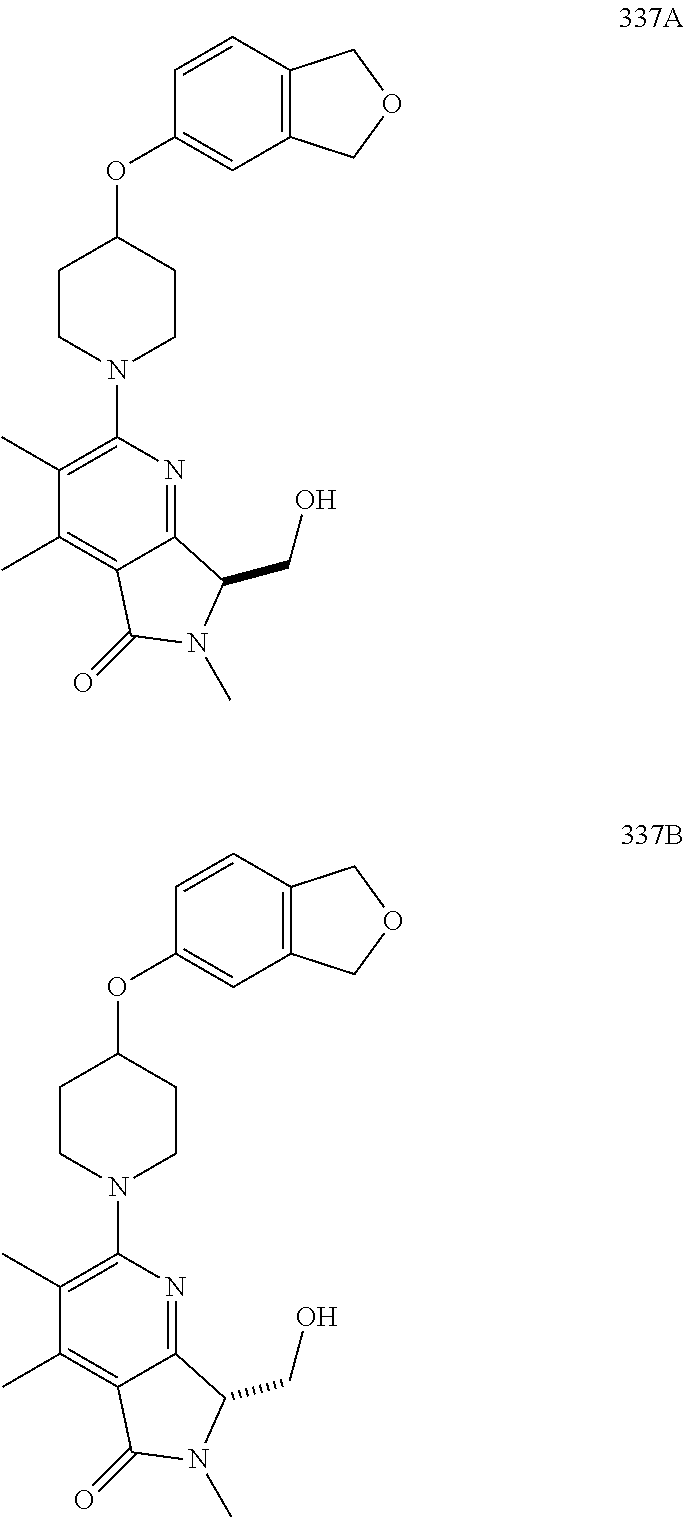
C1(C)=C(N2CCC(OC3=CC4=C(C=C3)COC4)CC2)N=C2C(=C1C)C(=O)N(C)C2CO.C1(C)=C(N2CCC(OC3=CC4=C(C=C3)COC4)CC2)N=C2C(=C1C)C(=O)N(C)C2CO
